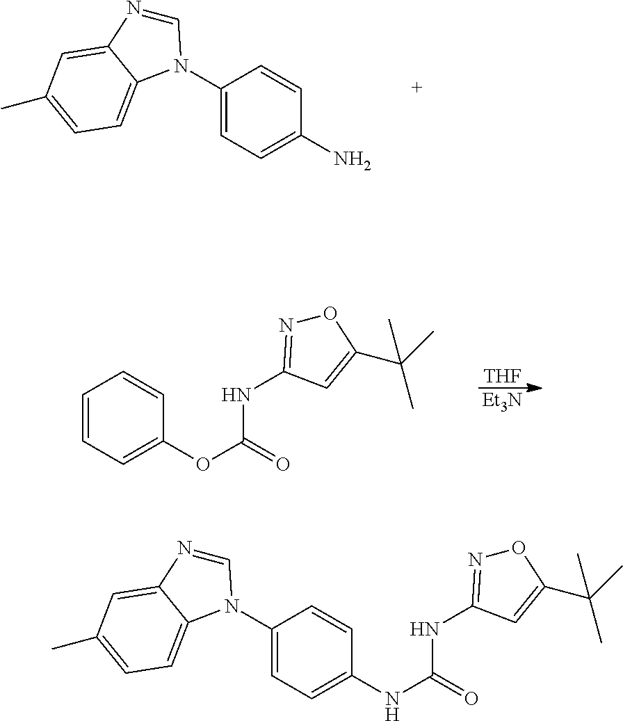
C1=CC=C(OC(=O)NC2=NOC(C(C)(C)C)=C2)C=C1.[THF].[Et3N].C1(N2C=NC3=CC(C)=CC=C32)=CC=C(N)C=C1.C(=O)(NC1=NOC(C(C)(C)C)=C1)NC1=CC=C(N2C=NC3=CC(C)=CC=C32)C=C1
